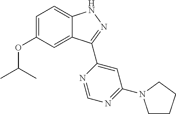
C12=CC(OC(C)C)=CC=C1NN=C2C1=CC(N2CCCC2)=NC=N1
